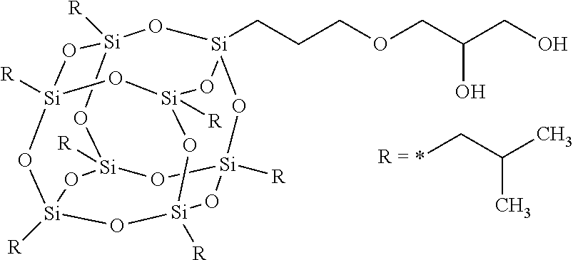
[Si]12([R])O[Si]3([R])O[Si]4([R])O[Si]([R])(O1)O[Si]1(CCCOCC(CO)O)O[Si]([R])(O2)O[Si]([R])(O3)O[Si]([R])(O4)O1.*CC(C)C
